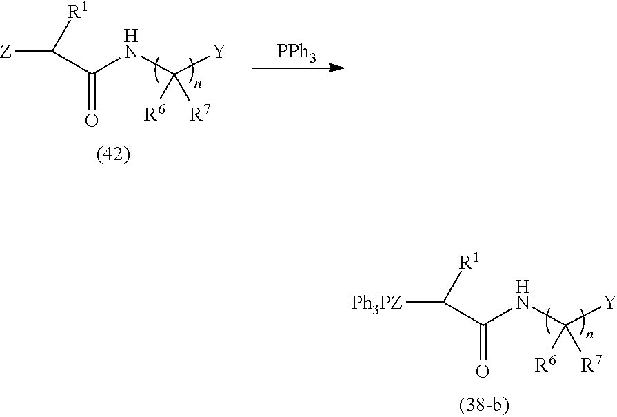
[Ph3PZ]C(C(NC([Y])([R6])[R7])=O)[R1].[Z]C(C(NC([Y])([R6])[R7])=O)[R1].[PPh3]
